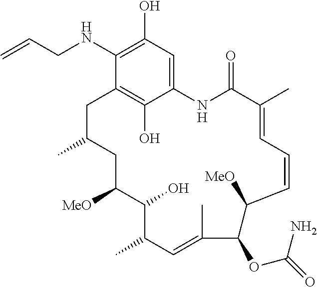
C1(NCC=C)=C(O)C=C2C(O)=C1CC(C)CC([MeO])C(O)C(C)C=C(C)C(OC(=O)N)C([MeO])C=CC=C(C)C(=O)N2
